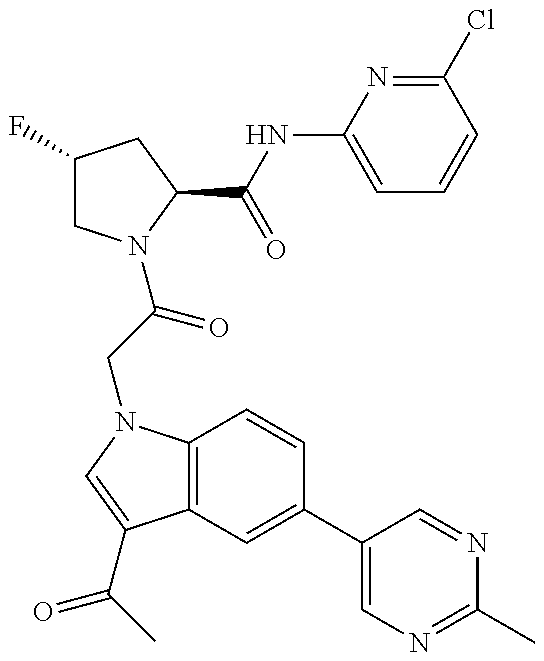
C1(F)CN(C(=O)CN2C3=C(C(C(=O)C)=C2)C=C(C2=CN=C(C)N=C2)C=C3)C(C(NC2=CC=CC(Cl)=N2)=O)C1
